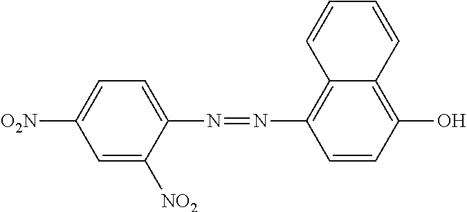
C1=C([NO2])C(N=NC2=C3C(=C(O)C=C2)C=CC=C3)=CC=C1[O2N]
